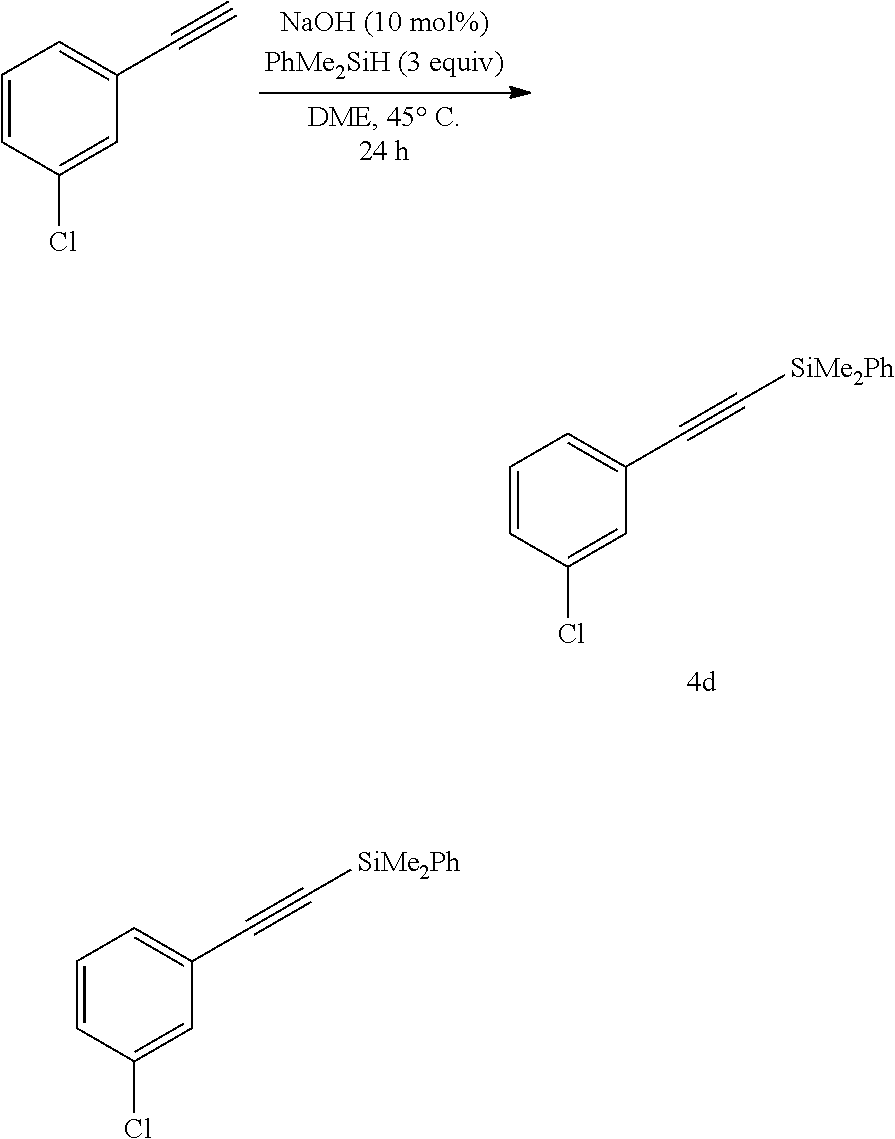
C1=CC(Cl)=CC(C#C)=C1.C1=CC(Cl)=CC(C#C[SiMe2Ph])=C1.C1=CC(Cl)=CC(C#C[SiMe2Ph])=C1
